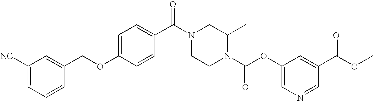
C1CN(C(OC2=CN=CC(C(OC)=O)=C2)=O)C(C)CN1C(C1=CC=C(OCC2=CC([NC])=CC=C2)C=C1)=O
